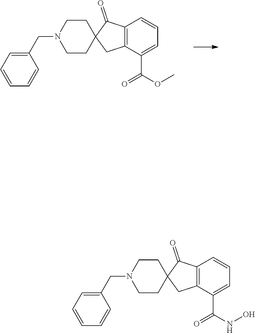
C12=C(C(C(OC)=O)=CC=C1)CC1(C2=O)CCN(CC2=CC=CC=C2)CC1.C12=C(C(C(NO)=O)=CC=C1)CC1(C2=O)CCN(CC2=CC=CC=C2)CC1
